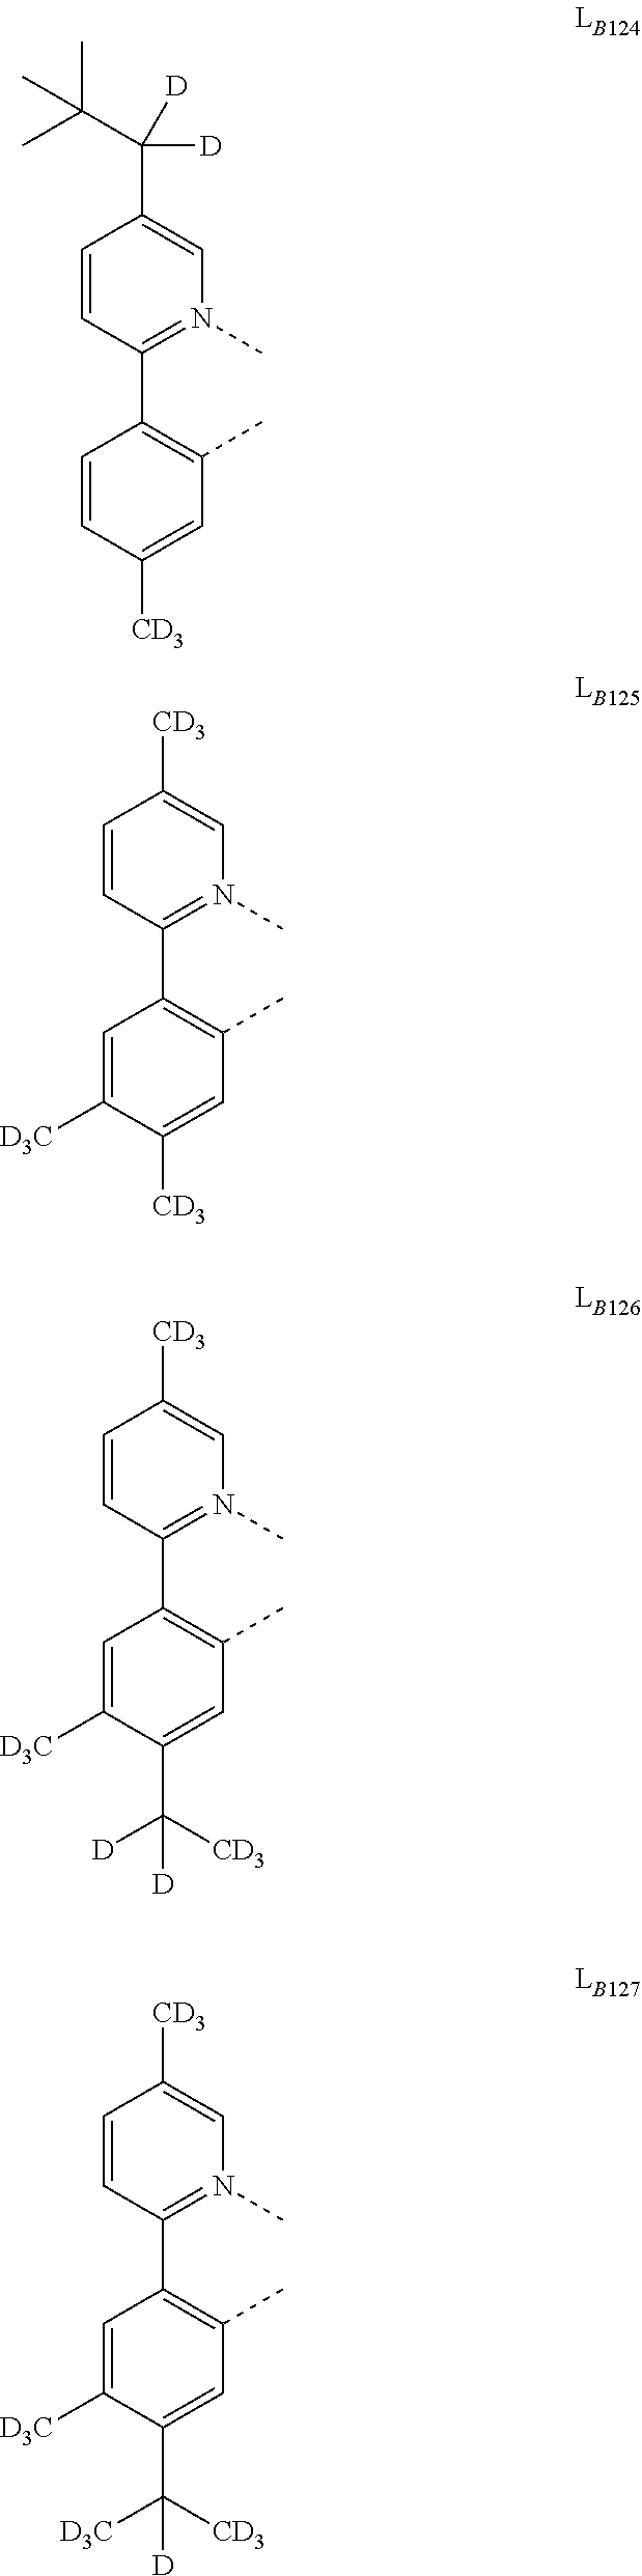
C1=CC([CD3])=CN(C)=C1C1=C(C)C=C(C([D])([D])[CD3])C([D3C])=C1.CC1=C(C2=N(C)C=C(C(C(C)(C)C)([D])[D])C=C2)C=CC([CD3])=C1.C1=CC([CD3])=CN(C)=C1C1=C(C)C=C([CD3])C([D3C])=C1.C1=CC(C2=C(C)C=C(C([D])([D3C])[CD3])C([D3C])=C2)=N(C)C=C1[CD3]
